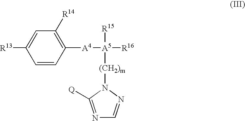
[R13]C1=CC([R14])=C([A4][A5]([(CH2)m]N2C([Q])=NC=N2)([R15])[R16])C=C1
